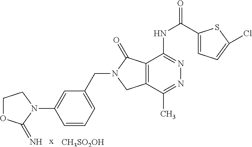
C1OC(=N)N(C2=CC(CN3CC4=C(C3=O)C(NC(C3=CC=C(Cl)S3)=O)=NN=C4C)=CC=C2)C1.[x].[CH3SO2OH]
